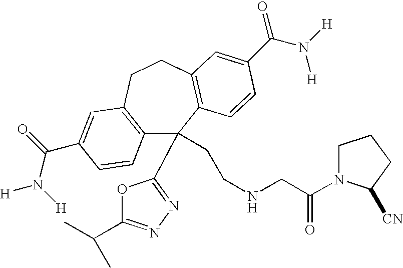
C12=C(CCC3=C(C1(CCNCC(=O)N1CCCC1[CN])C1=NN=C(C(C)C)O1)C=CC(C(=O)N([H])[H])=C3)C=C(C(N([H])[H])=O)C=C2
